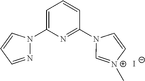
C1=C(N2N=CC=C2)N=C(N2C=[N+](C)C=C2)C=C1.[I-]
